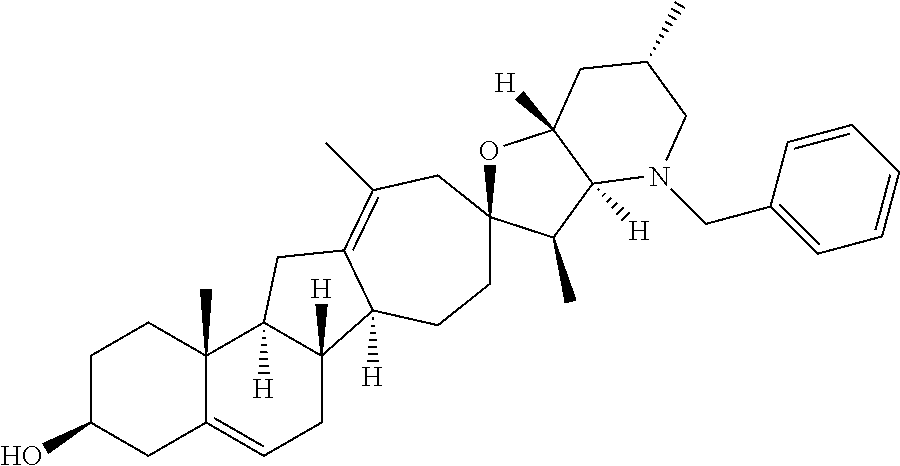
C1C(O)CC2=CCC3([H])C([H])(C2(C)C1)CC1=C(C)CC2(OC4([H])C([H])(C2C)N(CC2=CC=CC=C2)CC(C)C4)CCC31[H]
